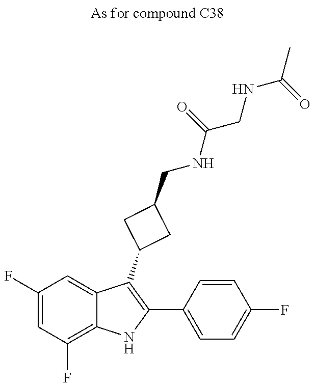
C1(F)=CC(F)=C2C(=C1)C(C1CC(CNC(CNC(C)=O)=O)C1)=C(C1=CC=C(F)C=C1)N2
